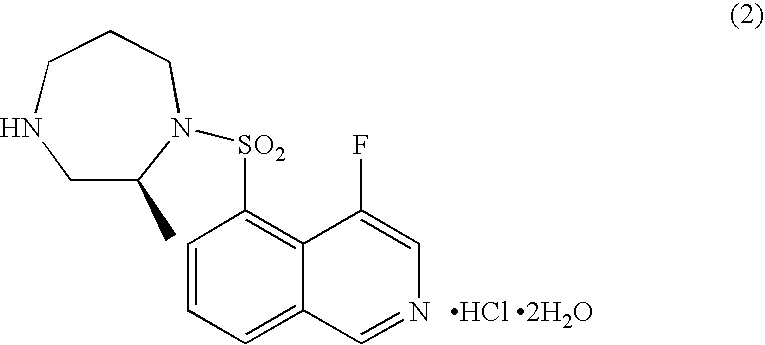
C1=CC=C2C(=C1[SO2]N1C(C)CNCCC1)C(F)=CN=C2.[HCl 2H2O]
